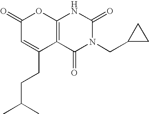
C1(=O)C=C(CCC(C)C)C2=C(O1)NC(=O)N(CC1CC1)C2=O
